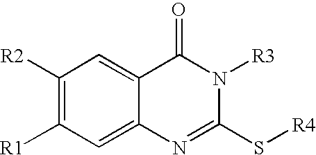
C1([R2])=C([R1])C=C2C(=C1)C(=O)N([R3])C(S[R4])=N2
